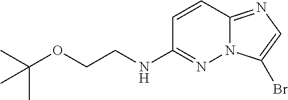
C1=CC2=NC=C(Br)N2N=C1NCCOC(C)(C)C
